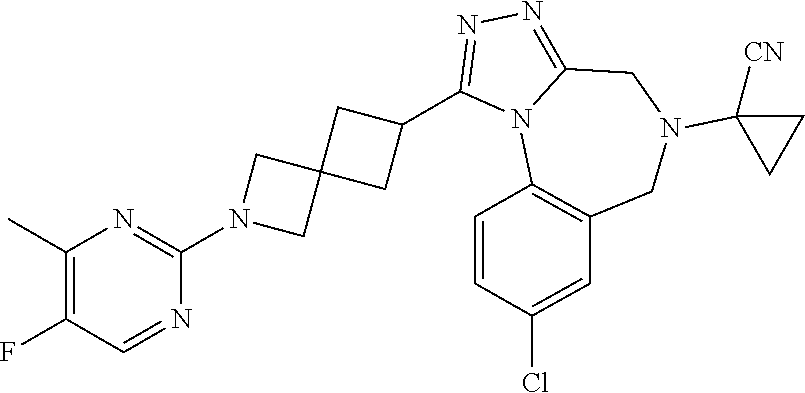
C1(C)=C(F)C=NC(N2CC3(C2)CC(C2=NN=C4N2C2=C(CN(C5([CN])CC5)C4)C=C(Cl)C=C2)C3)=N1
